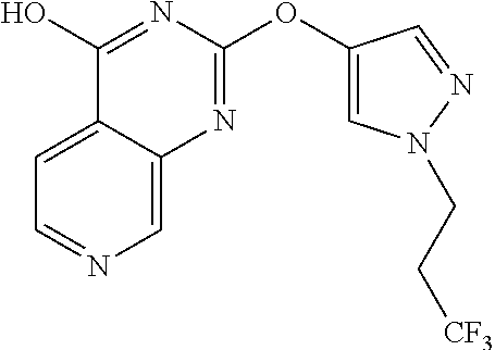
C1=C2C(=CN=C1)N=C(OC1=CN(CC[CF3])N=C1)N=C2O
